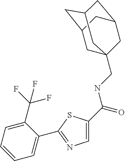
C1=C(C2=NC=C(C(NCC34CC5CC(CC(C3)C5)C4)=O)S2)C(C(F)(F)F)=CC=C1
